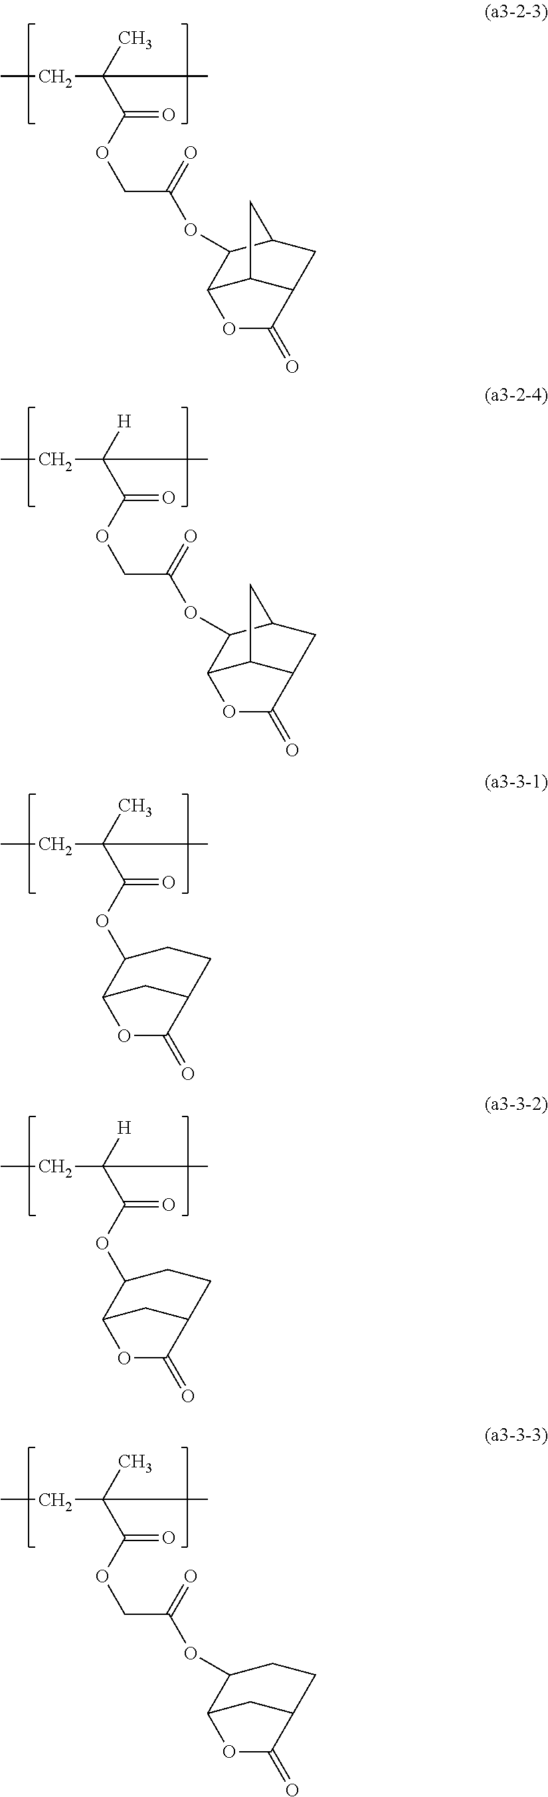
CCC(C(OC1C2CC(CC1)C(=O)O2)=O)(C)C.CCC(C(OC1C2CC(CC1)C(=O)O2)=O)([H])C.CCC(C(OCC(OC1C2C3C(CC1C3)C(=O)O2)=O)=O)(C)C.CCC(C(OCC(OC1C2C3C(CC1C3)C(=O)O2)=O)=O)([H])C.CCC(C(OCC(OC1C2CC(CC1)C(=O)O2)=O)=O)(C)C
